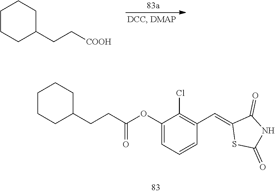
C1CCC(CC[COOH])CC1.C(C(OC1=CC=CC(C=C2SC(=O)NC2=O)=C1Cl)=O)CC1CCCCC1
